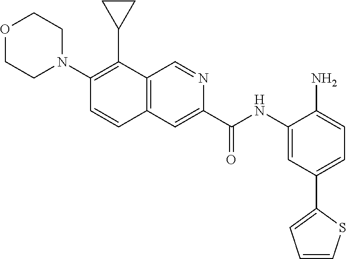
C12=C(C=NC(C(NC3=CC(C4=CC=CS4)=CC=C3N)=O)=C1)C(C1CC1)=C(N1CCOCC1)C=C2
